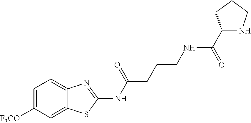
C1([F3CO])=CC=C2C(=C1)SC(NC(=O)CCCNC(C1NCCC1)=O)=N2
